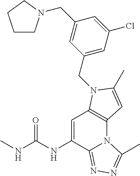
C12=NN=C(C)N1C1=C(C=C2NC(NC)=O)N(CC2=CC(Cl)=CC(CN3CCCC3)=C2)C(C)=C1
